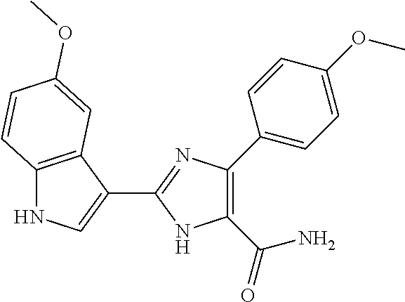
C1(C(N)=O)=C(C2=CC=C(OC)C=C2)N=C(C2=CNC3=C2C=C(OC)C=C3)N1
